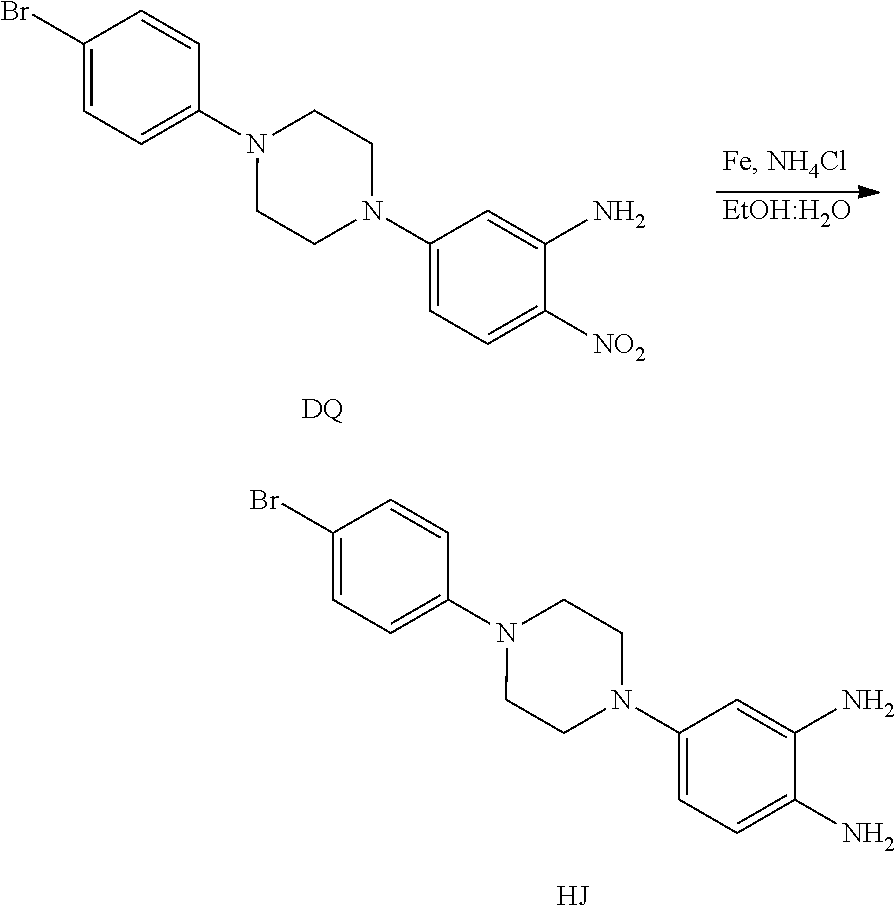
C1(Br)=CC=C(N2CCN(C3=CC=C(N)C(N)=C3)CC2)C=C1.[HJ].[EtOH:H2O].C1(Br)=CC=C(N2CCN(C3=CC=C([NO2])C(N)=C3)CC2)C=C1.[DQ]
